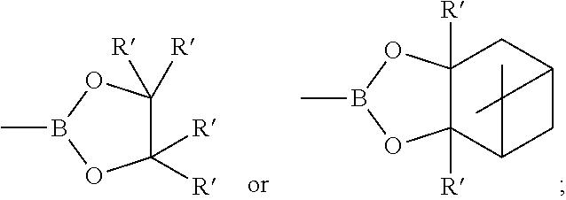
C12([R])C([R])(OB(C)O1)CC1CC2C1(C)C.C1([R])([R])C([R])([R])OB(C)O1
